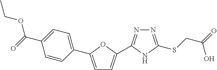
C1=C(C2=CC=C(C(=O)OCC)C=C2)OC(C2=NN=C(SCC(=O)O)N2)=C1
